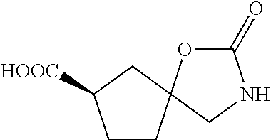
C1CC2(CC1[HOOC])OC(=O)NC2
